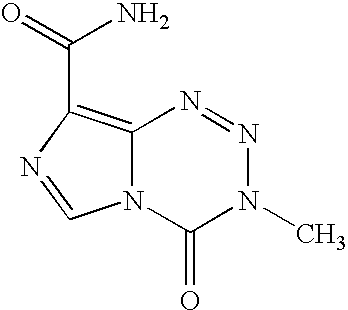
N12C(=C(C(=O)N)N=C1)N=NN(C)C2=O
